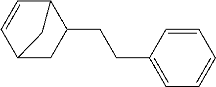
C1=CC2CC(CCC3=CC=CC=C3)C1C2
